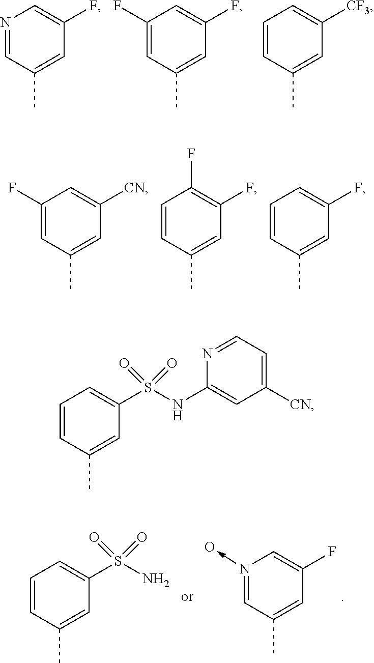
N1=CC(C)=CC(F)=C1.C1(F)=CC(C)=CC(F)=C1.C1=CC(C)=CC([CF3])=C1.C1(F)=CC(C)=CC([CN])=C1.C1=CC(C)=CC(F)=C1F.C1=CC(C)=CC(F)=C1.C1=CC(C)=CC(S(N)(=O)=O)=C1.N1(->O)=CC(C)=CC(F)=C1.C1=CC(C)=CC(S(NC2=CC([CN])=CC=N2)(=O)=O)=C1
